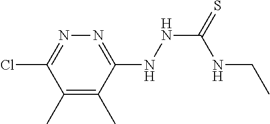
C1(C)=C(C)C(NNC(=S)NCC)=NN=C1Cl
